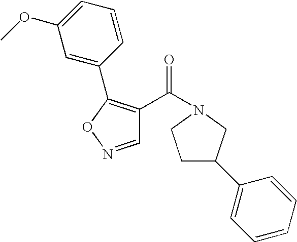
C1C(C2=CC=CC=C2)CN(C(=O)C2=C(C3=CC(OC)=CC=C3)ON=C2)C1
